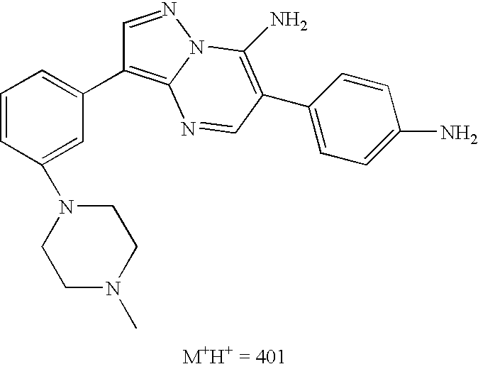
C1=CC=C(C2=C3N(N=C2)C(N)=C(C2=CC=C(N)C=C2)C=N3)C=C1N1CCN(C)CC1
